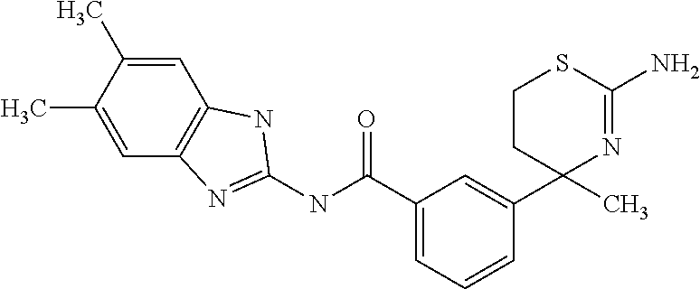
C1=C(C)C(C)=CC2=C1NC(NC(=O)C1=CC=CC(C3(C)N=C(N)SCC3)=C1)=N2
